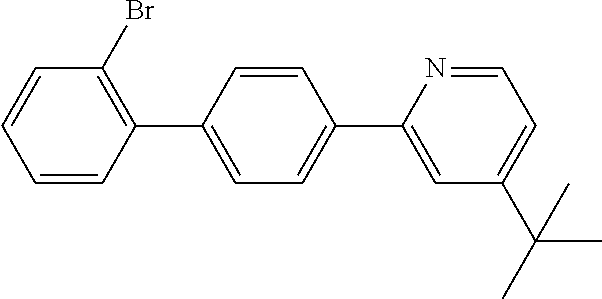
C1=C(C2=C(Br)C=CC=C2)C=CC(C2=CC(C(C)(C)C)=CC=N2)=C1
